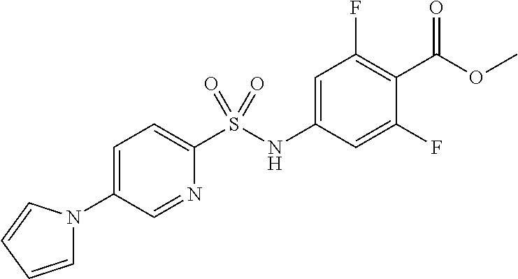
C1=C(N2C=CC=C2)C=NC(S(NC2=CC(F)=C(C(OC)=O)C(F)=C2)(=O)=O)=C1
